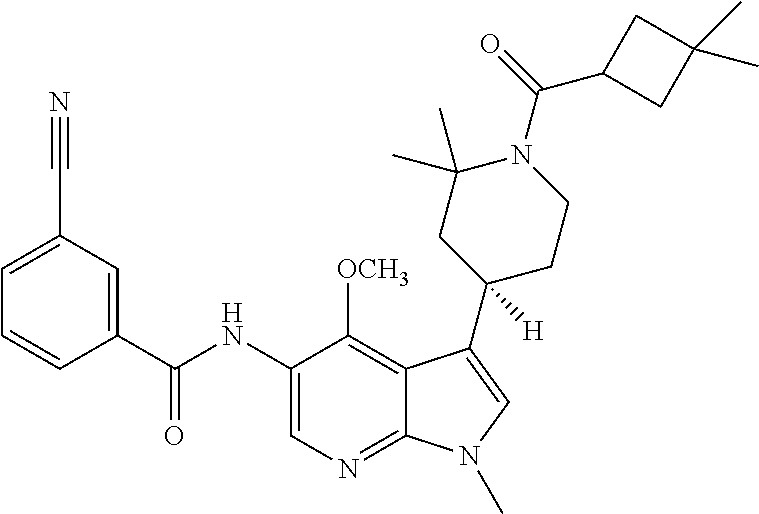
C1=C(C#N)C=C(C(NC2=CN=C3C(=C2[OCH3])C(C2([H])CCN(C(=O)C4CC(C)(C)C4)C(C)(C)C2)=CN3C)=O)C=C1
